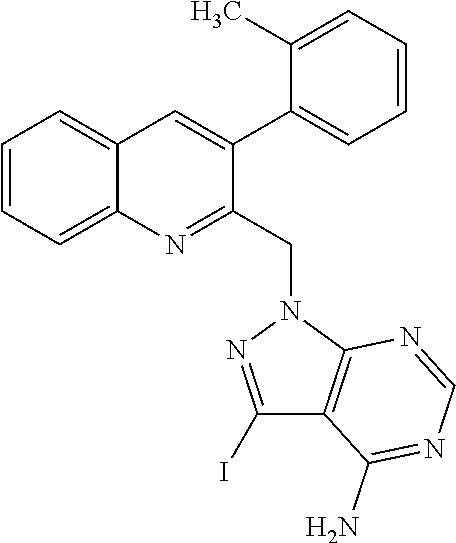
C1=CC=C2C(=C1)C=C(C1=CC=CC=C1C)C(CN1N=C(I)C3=C1N=CN=C3N)=N2
